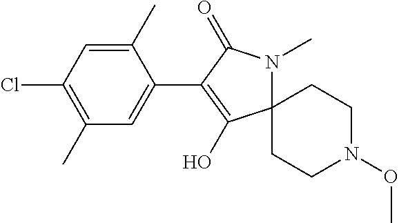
C1(C)=CC(Cl)=C(C)C=C1C1=C(O)C2(N(C)C1=O)CCN(OC)CC2
